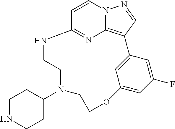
C12=NC3=C(C=NN3C=C1)C1=CC(=CC(F)=C1)OCCN(C1CCNCC1)CCN2
